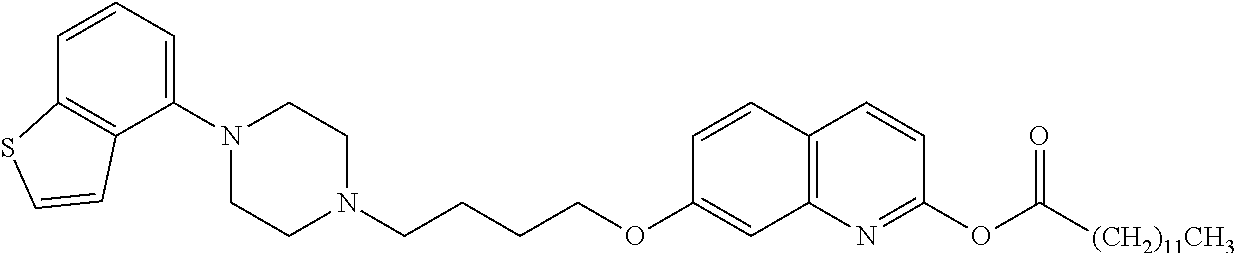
C1N(C2=CC=CC3=C2C=CS3)CCN(CCCCOC2=CC3=C(C=C2)C=CC(OC([(CH2)11CH3])=O)=N3)C1
